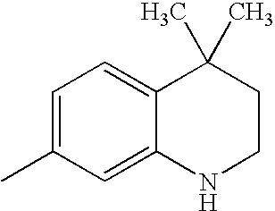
CC1=CC=C2C(=C1)NCCC2(C)C
